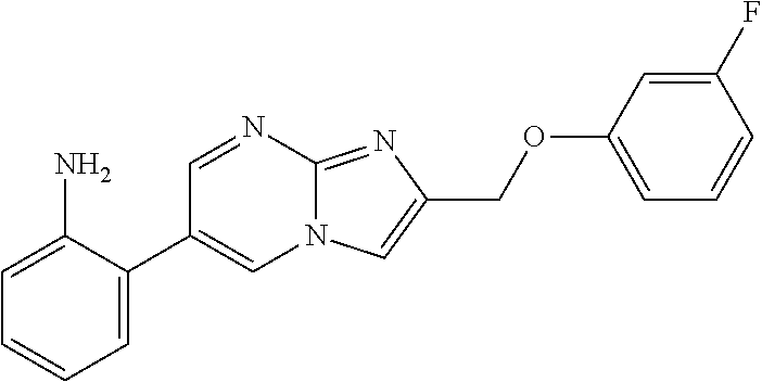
C1=C(N)C(C2=CN3C(=NC(COC4=CC=CC(F)=C4)=C3)N=C2)=CC=C1
